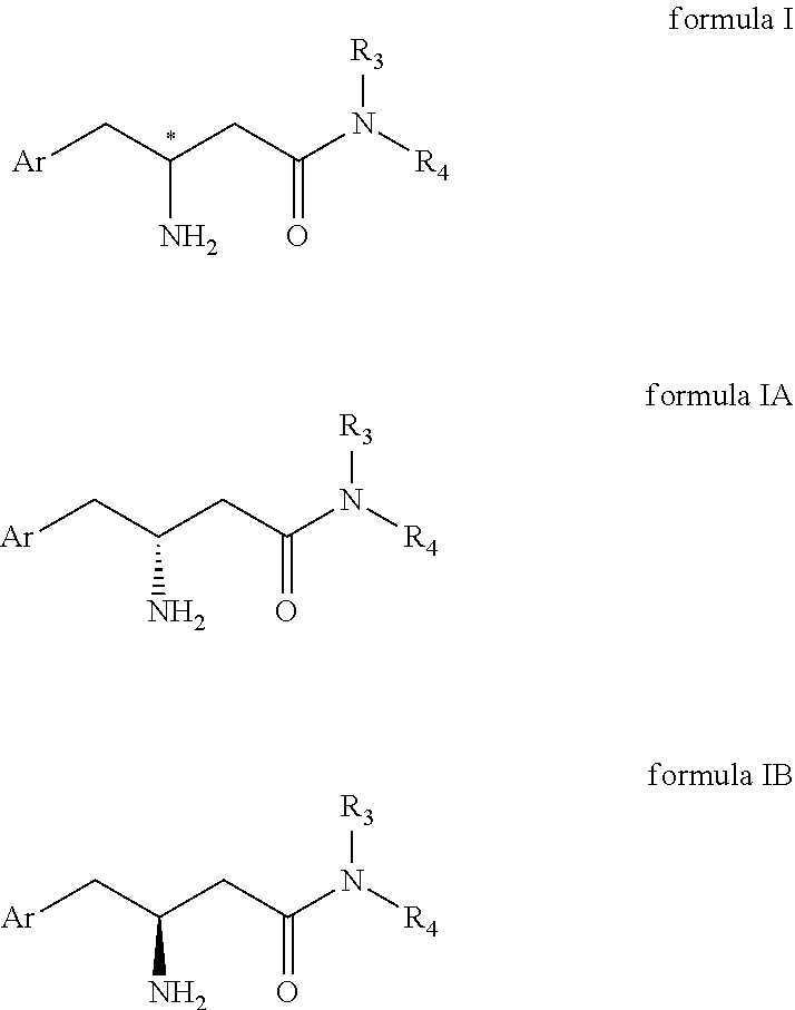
[Ar]CC(CC(N([R4])[R3])=O)N.[Ar]CC(CC(N([R4])[R3])=O)N.[Ar]CC(CC(N([R4])[R3])=O)N
